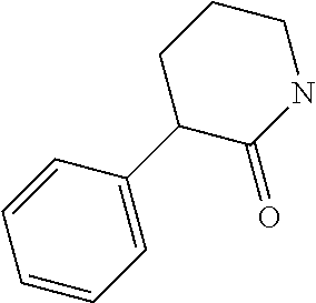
C1=CC=C(C2C(=O)NCCC2)C=C1
